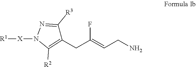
[X](N1C([R2])=C(CC(=CCN)F)C([R3])=N1)[R1]
